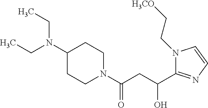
C1(N(CC)CC)CCN(C(CC(C2=NC=CN2CC[H3CO])O)=O)CC1
